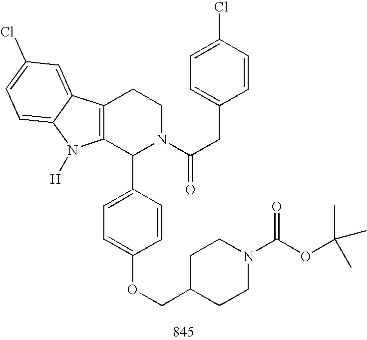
C12=C(C(C3=CC=C(OCC4CCN(C(OC(C)(C)C)=O)CC4)C=C3)N(C(CC3=CC=C(Cl)C=C3)=O)CC1)N([H])C1=CC=C(Cl)C=C21
